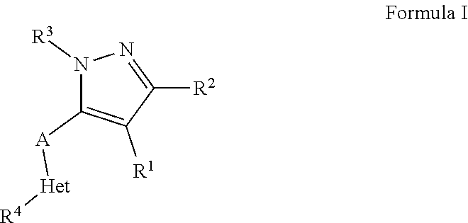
N1([R3])C([A][Het][R4])=C([R1])C([R2])=N1
